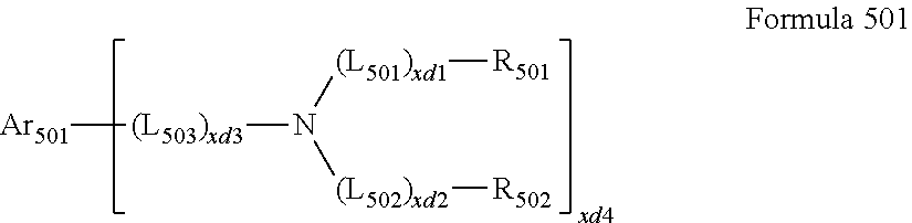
[(L503)xd3](N([(L502)xd2][R502])[(L501)xd1][R501])[Ar501]
